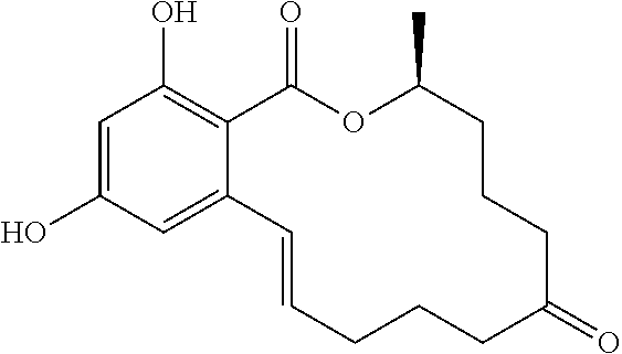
C1=C(O)C=C2C(=C1O)C(=O)OC(C)CCCC(=O)CCCC=C2
